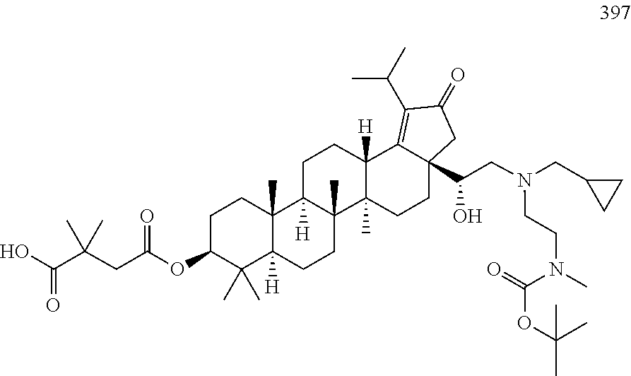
C1(CN(CC(O)C23CCC4(C)C([H])(C2=C(C(C)C)C(=O)C3)CCC2([H])C4(C)CCC3([H])C2(C)CCC(OC(CC(C(O)=O)(C)C)=O)C3(C)C)CCN(C(=O)OC(C)(C)C)C)CC1
